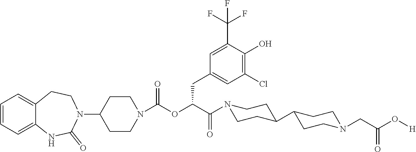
C1=CC=C2C(=C1)CCN(C1CCN(C(OC(CC3=CC(Cl)=C(O)C(C(F)(F)F)=C3)C(=O)N3CCC(C4CCN(CC(O[H])=O)CC4)CC3)=O)CC1)C(=O)N2
